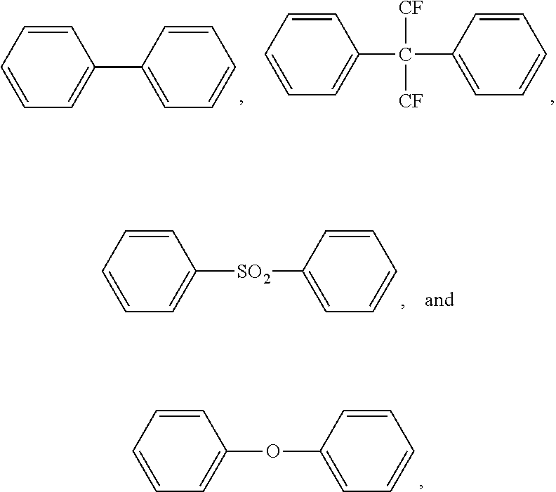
C1(C2=CC=CC=C2)=CC=CC=C1.C1=CC=C(C(C2=CC=CC=C2)([CF])[CF])C=C1.[SO2](C1=CC=CC=C1)C1=CC=CC=C1.C1=CC=C(OC2=CC=CC=C2)C=C1
